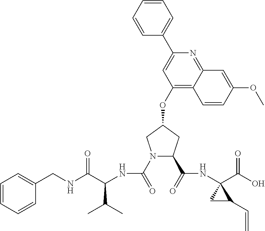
C1=C(C2=CC(OC3CN(C(=O)NC(C(NCC4=CC=CC=C4)=O)C(C)C)C(C(=O)NC4(C(O)=O)CC4C=C)C3)=C3C(=N2)C=C(OC)C=C3)C=CC=C1
